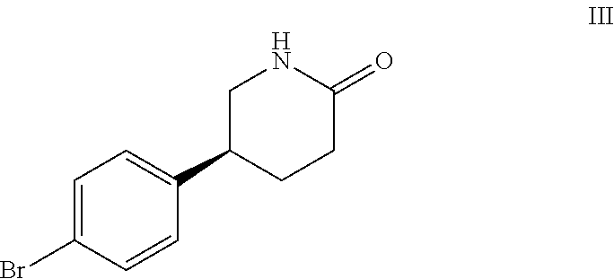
O=C1NCC(C2=CC=C(Br)C=C2)CC1
